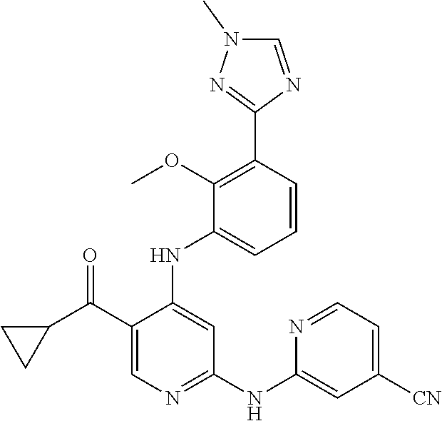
C1(C(C2CC2)=O)=CN=C(NC2=CC([CN])=CC=N2)C=C1NC1=CC=CC(C2=NN(C)C=N2)=C1OC
